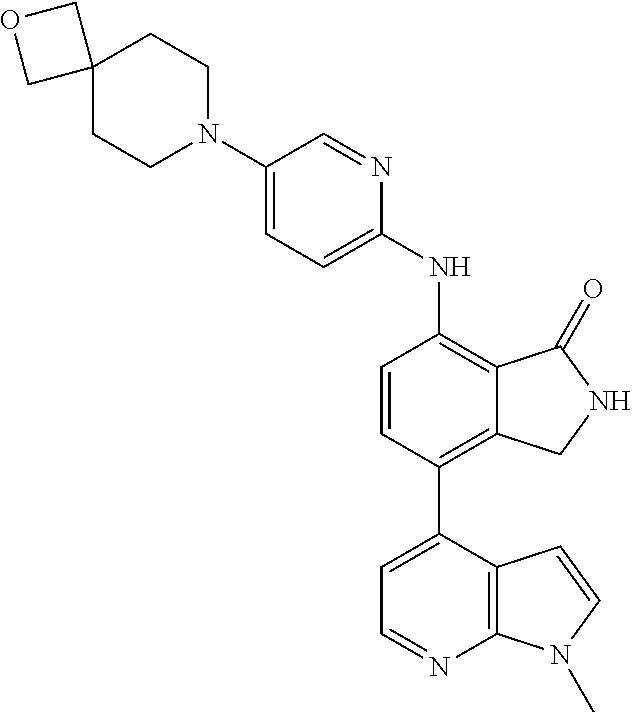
C12(CCN(C3=CC=C(NC4=C5C(=C(C6=CC=NC7=C6C=CN7C)C=C4)CNC5=O)N=C3)CC1)COC2
